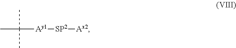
C([Ay1][SP2][Ax2])(C)(C)C
